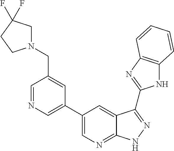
C1=NC=C(C2=CN=C3C(=C2)C(C2=NC4=C(N2)C=CC=C4)=NN3)C=C1CN1CC(F)(F)CC1
